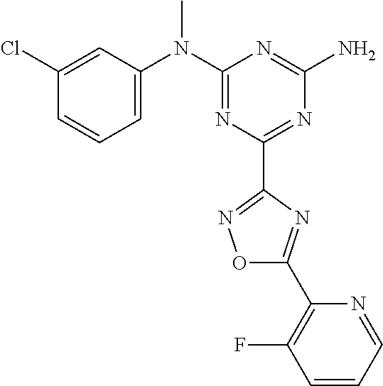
C1(Cl)=CC(N(C2=NC(C3=NOC(C4=C(F)C=CC=N4)=N3)=NC(N)=N2)C)=CC=C1
